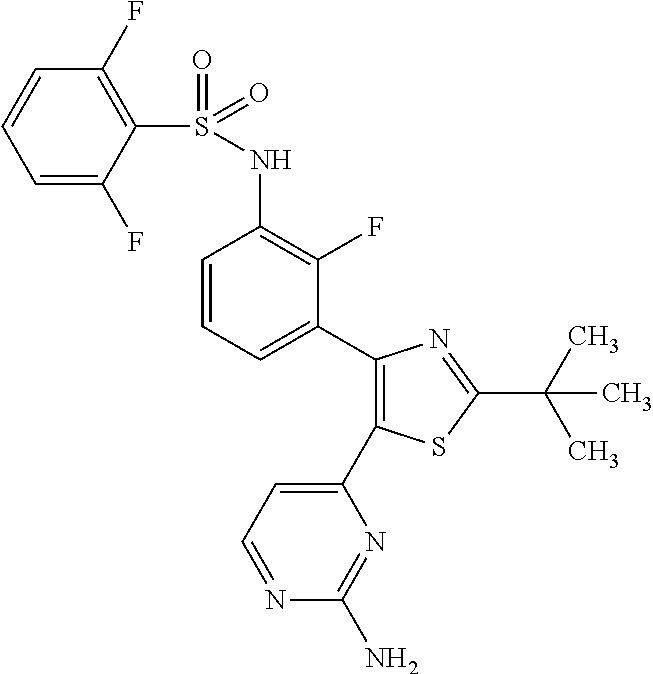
C1=CC=C(C2=C(C3=CC=NC(N)=N3)SC(C(C)(C)C)=N2)C(F)=C1NS(C1=C(F)C=CC=C1F)(=O)=O
